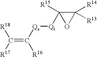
C1([R14])([R13])C([R15])([Qt][Qs]C(=C([R17])[R18])[R16])O1
